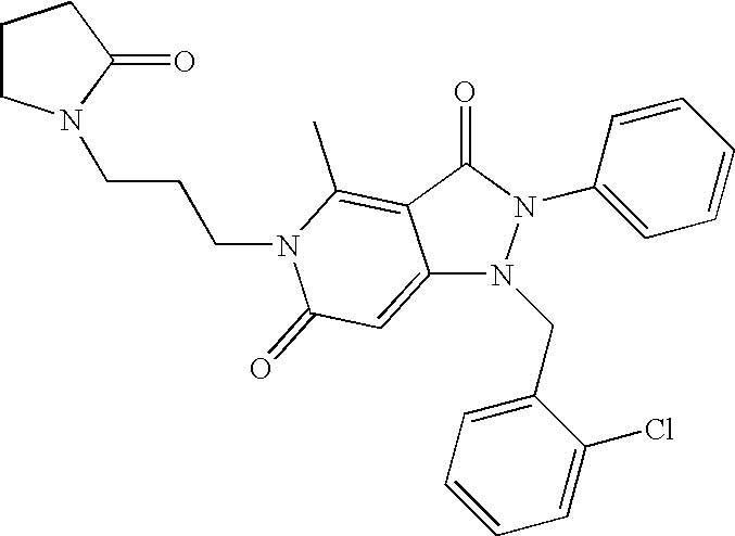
C12=CC(=O)N(CCCN3CCCC3=O)C(C)=C1C(=O)N(C1=CC=CC=C1)N2CC1=CC=CC=C1Cl
